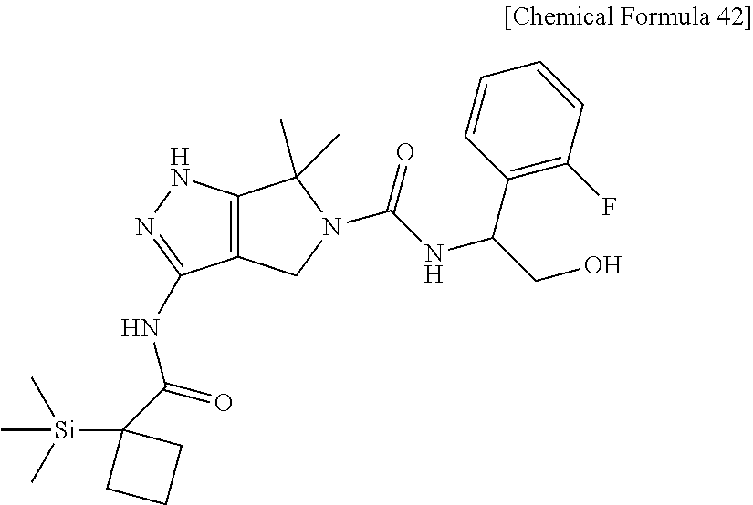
C12=C(NN=C1NC(C1([Si](C)(C)C)CCC1)=O)C(C)(C)N(C(NC(CO)C1=C(F)C=CC=C1)=O)C2
